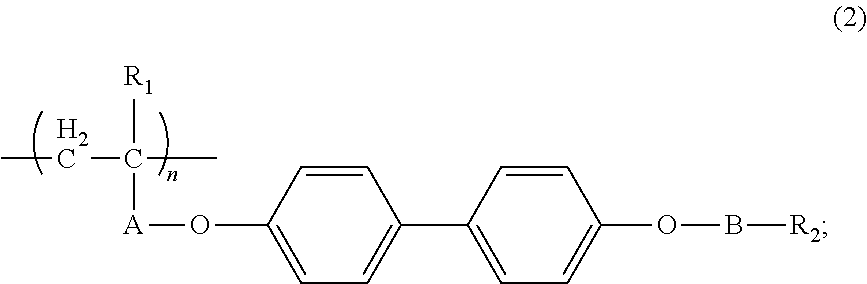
CCC([R1])(C)[A]OC1=CC=C(C2=CC=C(OB[R2])C=C2)C=C1
